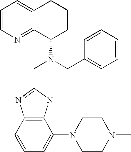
C1=CN=C2C(=C1)CCCC2N(CC1=NC2=C(N1)C(N1CCN(C)CC1)=CC=C2)CC1=CC=CC=C1
